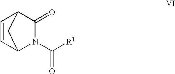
C1=CC2N(C([R1])=O)C(=O)C1C2
